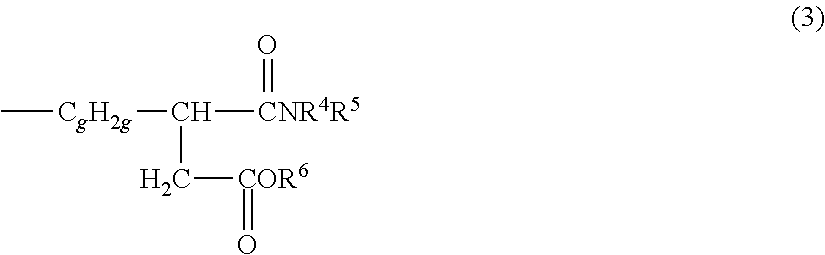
C[CgH2g]C([CNR4R5]=O)C[COR6]=O
